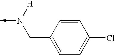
N(->C)([H])CC1=CC=C(Cl)C=C1
